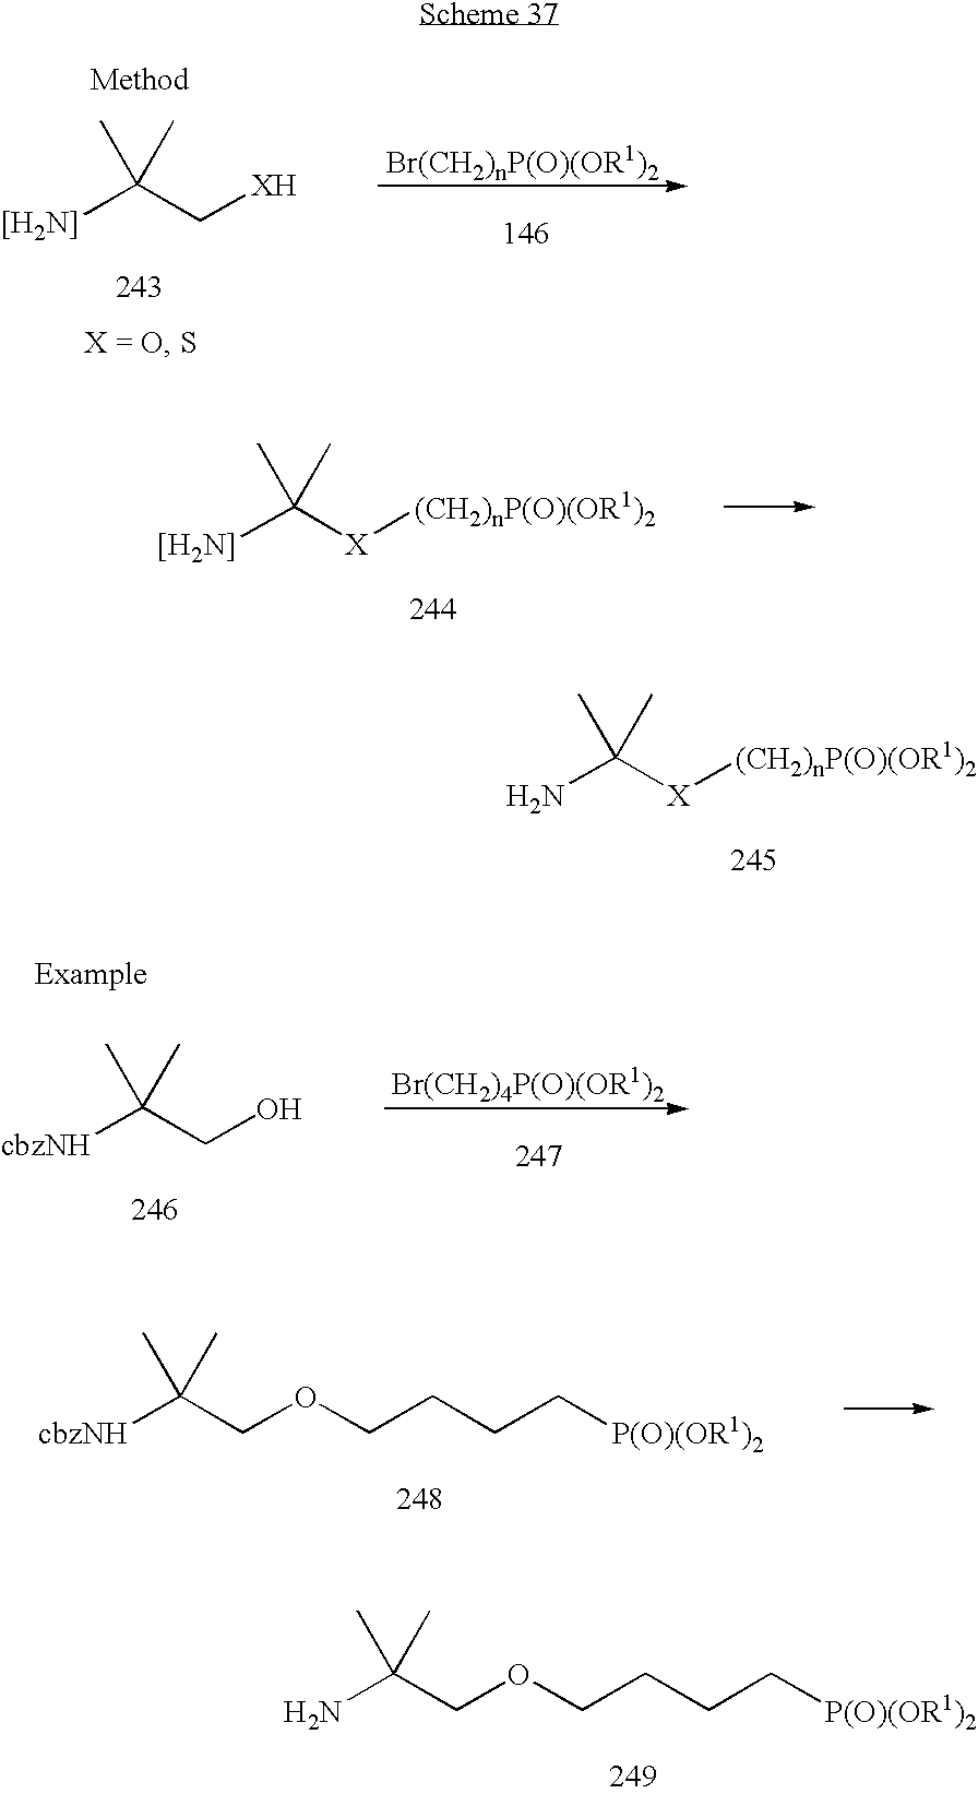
[[H2N]]C(C[XH])(C)C.[[H2N]]C([X][(CH2)nP(O)(OR1)2])(C)C.NC([X][(CH2)nP(O)(OR1)2])(C)C.[cbzNH]C(CO)(C)C.[cbzNH]C(COCCCC[P(O)(OR1)2])(C)C.NC(COCCCC[P(O)(OR1)2])(C)C
